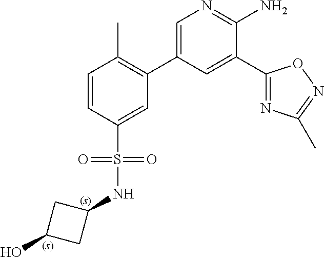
C1=C(C2=C(C)C=CC(S(NC3CC(O)C3)(=O)=O)=C2)C=C(C2=NC(C)=NO2)C(N)=N1
